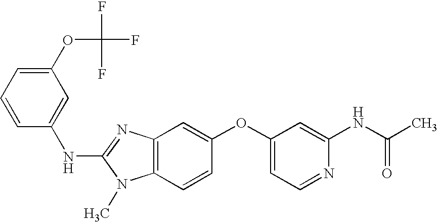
C1(OC(F)(F)F)=CC=CC(NC2=NC3=C(N2C)C=CC(OC2=CC=NC(NC(C)=O)=C2)=C3)=C1
